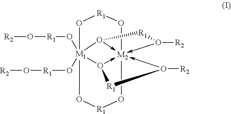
[R2]O[R1]O[M1]123(O[R1]O[R2])O[R1]O[M2]45(-O1[R1]O->4[R2])(-O2[R1]O->5[R2])O[R1]O3
